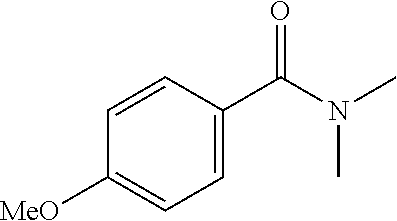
C1=C(C(N(C)C)=O)C=CC([MeO])=C1
